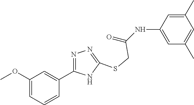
C1=C(NC(=O)CSC2=NN=C(C3=CC(OC)=CC=C3)N2)C=C(C)C=C1C
